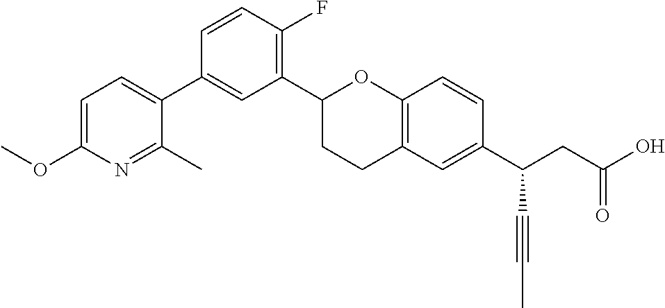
C1(C2CCC3=C(O2)C=CC(C(CC(O)=O)C#CC)=C3)=C(F)C=CC(C2=CC=C(OC)N=C2C)=C1
